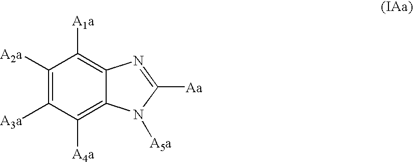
C1([A2a])=C([A3a])C([A4a])=C2C(=C1[A1a])N=C([Aa])N2[A5a]
